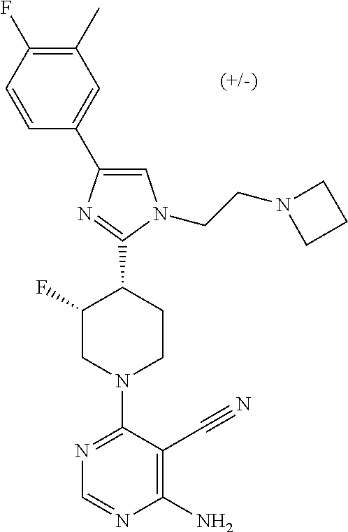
C1(C)=C(F)C=CC(C2=CN(CCN3CCC3)C(C3C(F)CN(C4=NC=NC(N)=C4C#N)CC3)=N2)=C1
